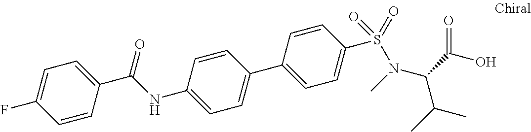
C1=CC(C(NC2=CC=C(C3=CC=C(S(=O)(=O)N(C)C(C(O)=O)C(C)C)C=C3)C=C2)=O)=CC=C1F
